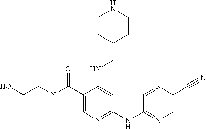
C1(C(NCCO)=O)=CN=C(NC2=NC=C(C#N)N=C2)C=C1NCC1CCNCC1
